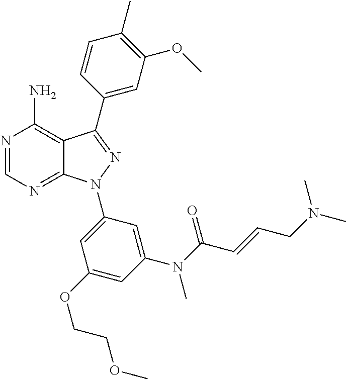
N1=CN=C2C(=C1N)C(C1=CC(OC)=C(C)C=C1)=NN2C1=CC(OCCOC)=CC(N(C(C=CCN(C)C)=O)C)=C1
